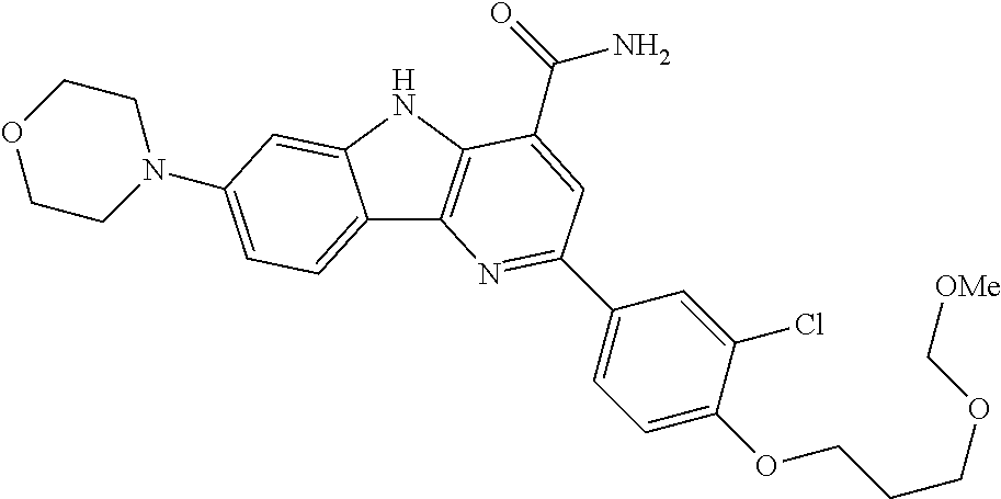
C12=CC=C(N3CCOCC3)C=C1NC1=C2N=C(C2=CC=C(OCCCOC[OMe])C(Cl)=C2)C=C1C(=O)N
